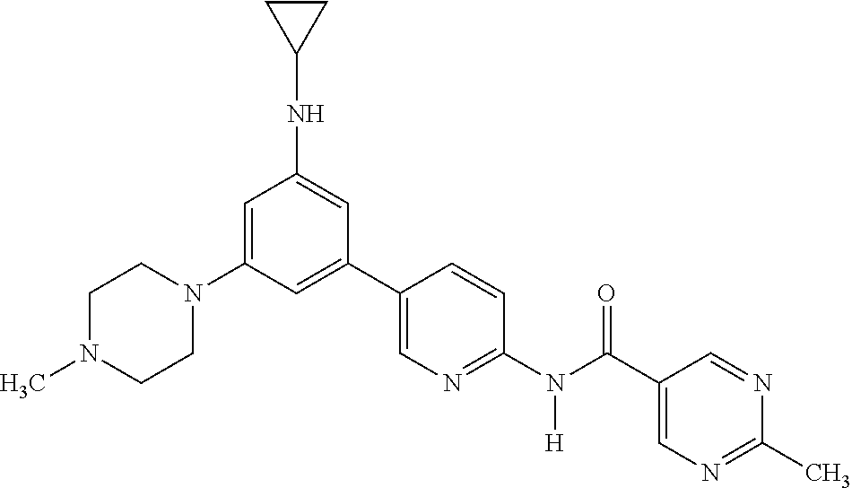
C1(C2=CN=C(N(C(C3=CN=C(C)N=C3)=O)[H])C=C2)=CC(N2CCN(C)CC2)=CC(NC2CC2)=C1
